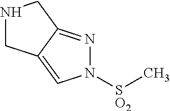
N1CC2=CN([SO2]C)N=C2C1
